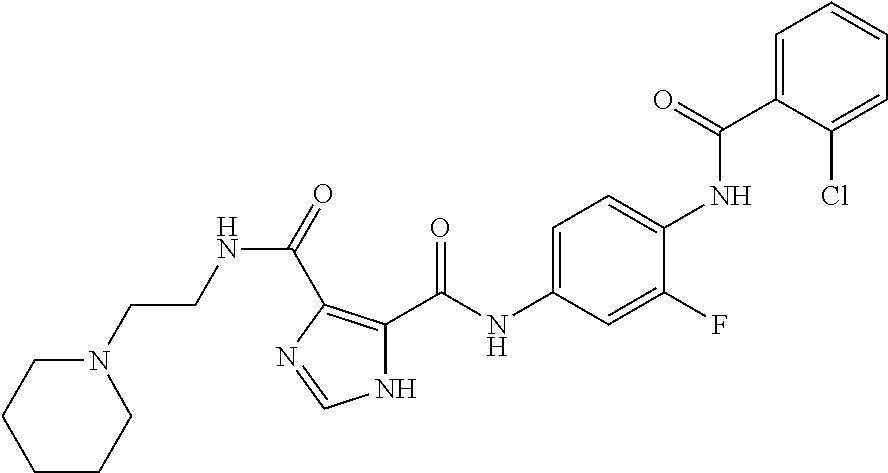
C1=C(C(=O)NC2=CC=C(NC(=O)C3=C(C(=O)NCCN4CCCCC4)N=CN3)C=C2F)C(Cl)=CC=C1
